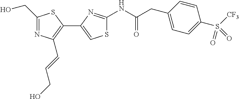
C1(CO)=NC(C=CCO)=C(C2=CSC(NC(=O)CC3=CC=C(S([CF3])(=O)=O)C=C3)=N2)S1
